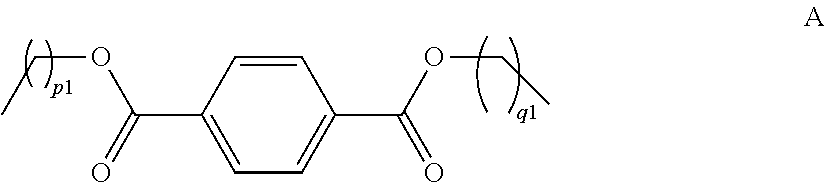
C1=C(C(=O)OCC)C=CC(C(OCC)=O)=C1
